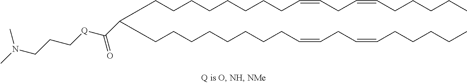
C(CCCCCCCC=CCC=CCCCCC)C(CCCCCCCCC=CCC=CCCCCC)C([Q]CCCN(C)C)=O
